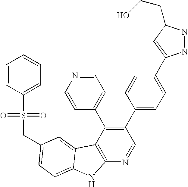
C(C1=CC=C2C(=C1)C1=C(N=CC(C3=CC=C(C4=CC(CCO)N=N4)C=C3)=C1C1=CC=NC=C1)N2)S(C1=CC=CC=C1)(=O)=O
